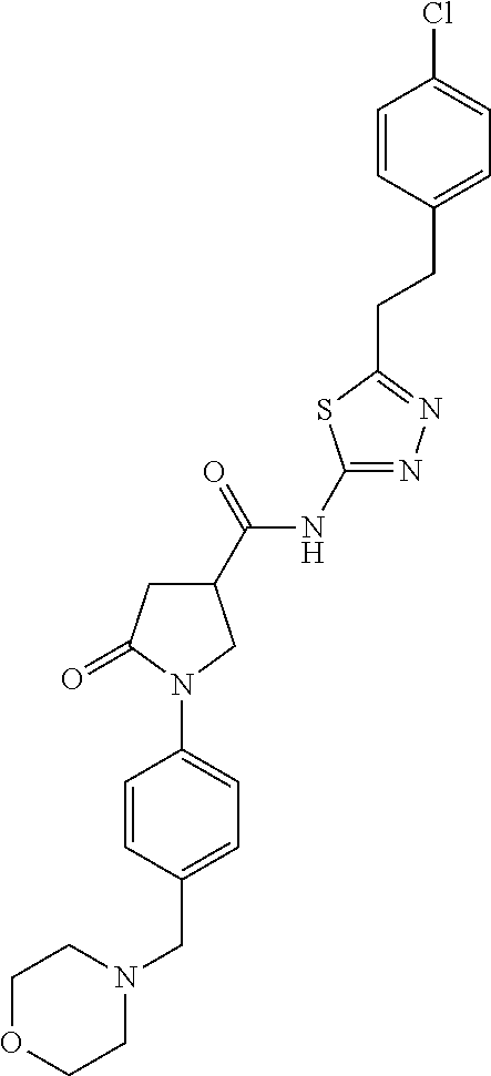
C1OCCN(CC2=CC=C(N3C(=O)CC(C(NC4=NN=C(CCC5=CC=C(Cl)C=C5)S4)=O)C3)C=C2)C1
